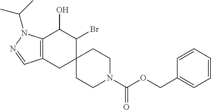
C12=C(CC3(C(Br)C1O)CCN(C(OCC1=CC=CC=C1)=O)CC3)C=NN2C(C)C
